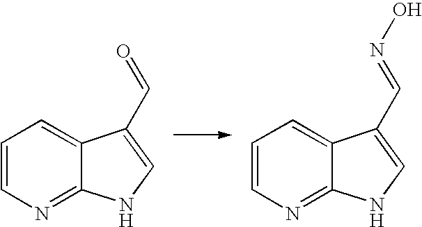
C1=CN=C2C(=C1)C(C=NO)=CN2.C1=CN=C2C(=C1)C(C=O)=CN2
